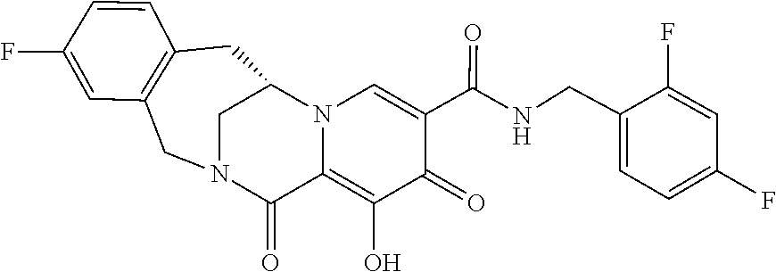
C1=C(CNC(=O)C2=CN3C(=C(O)C2=O)C(=O)N2CC4=C(C=CC(F)=C4)CC3C2)C(F)=CC(F)=C1
